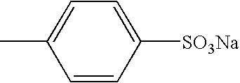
C1=C(C)C=CC([SO3Na])=C1
